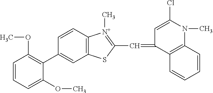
C1=CC=C(OC)C(C2=CC3=C(C=C2)[N+](C)=C(C=C2C4=C(N(C)C(Cl)=C2)C=CC=C4)S3)=C1OC
